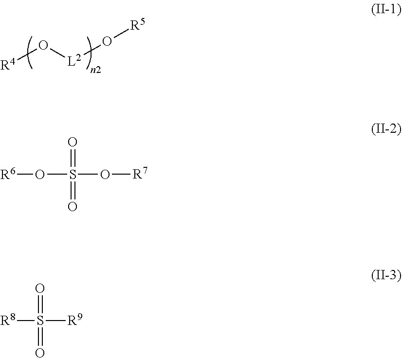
[R4]O[L2]O[R5].[R6]OS(=O)(O[R7])=O.[R8]S(=O)([R9])=O
